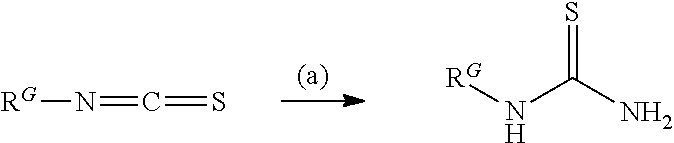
N(C(N)=S)[RG].N([RG])=C=S
